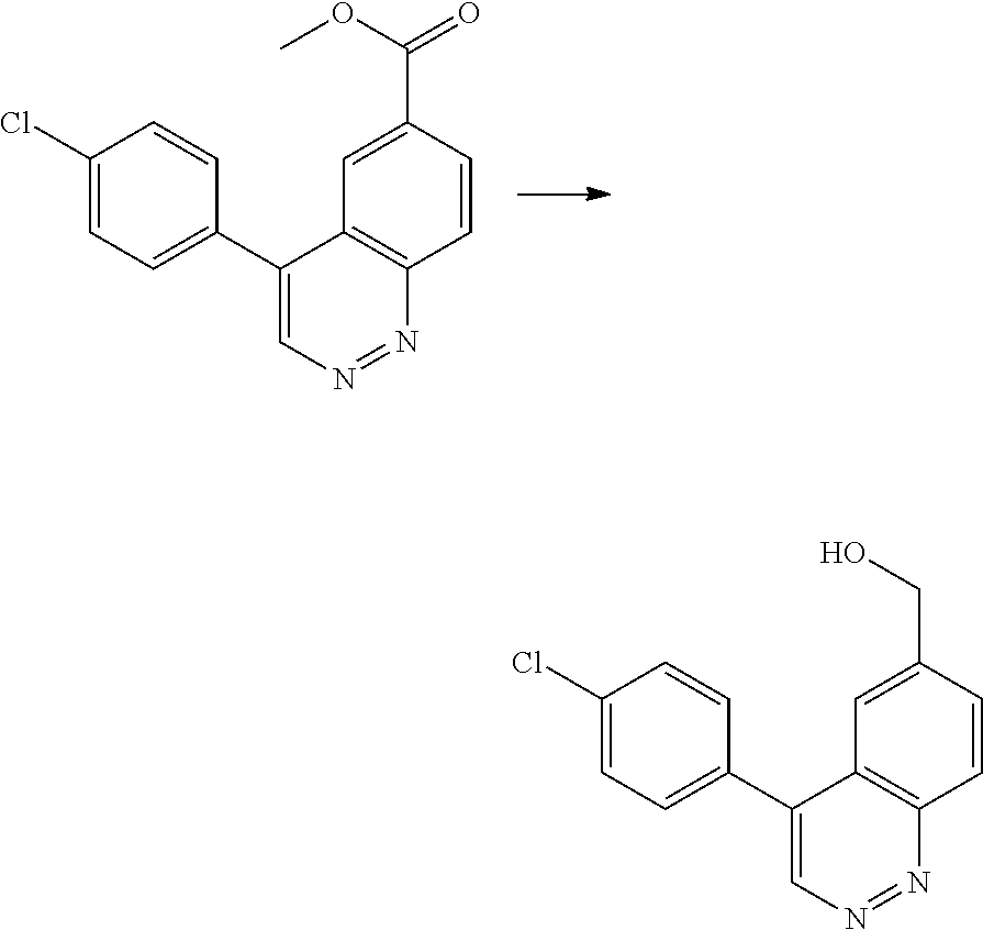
C1(C2=CC=C(Cl)C=C2)=CN=NC2=C1C=C(C(OC)=O)C=C2.C1(C2=CC=C(Cl)C=C2)=CN=NC2=C1C=C(CO)C=C2
